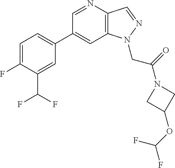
C1(C2=CC=C(F)C(C(F)F)=C2)=CC2=C(C=NN2CC(=O)N2CC(OC(F)F)C2)N=C1
